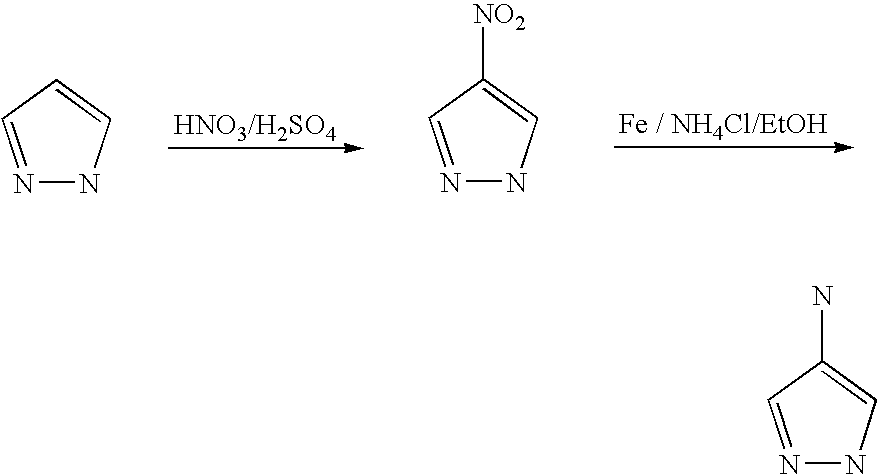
N1=CC=CN1.N1=CC([NO2])=CN1.N1=CC(N)=CN1
